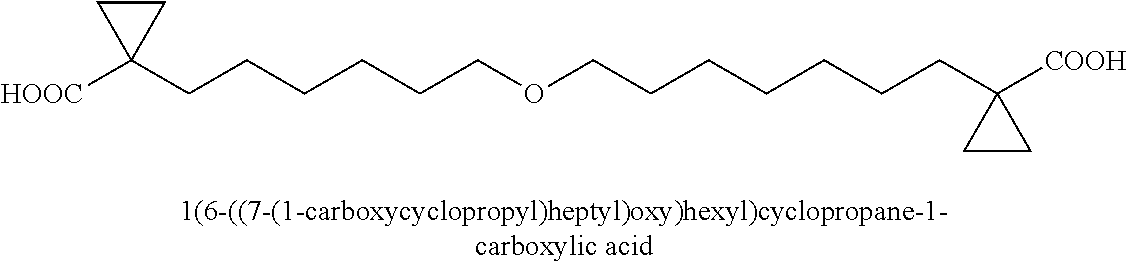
C(CCCCCOCCCCCCCC1([COOH])CC1)C1([HOOC])CC1
